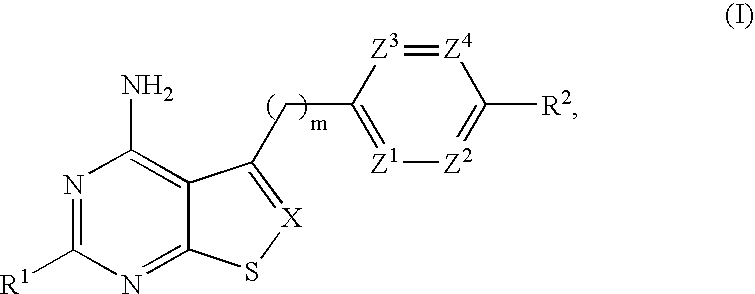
N1=C([R1])N=C2C(=C1N)C(CC1=[Z1][Z2]=C([R2])[Z4]=[Z3]1)=[X]S2
